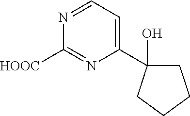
N1=CC=C(C2(O)CCCC2)N=C1[HOOC]
